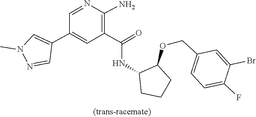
C1=NC(N)=C(C(=O)NC2C(OCC3=CC=C(F)C(Br)=C3)CCC2)C=C1C1=CN(C)N=C1
